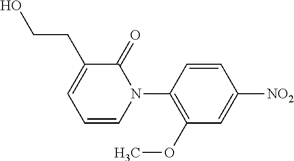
C1=CC(N2C(=O)C(CCO)=CC=C2)=C(OC)C=C1[NO2]
